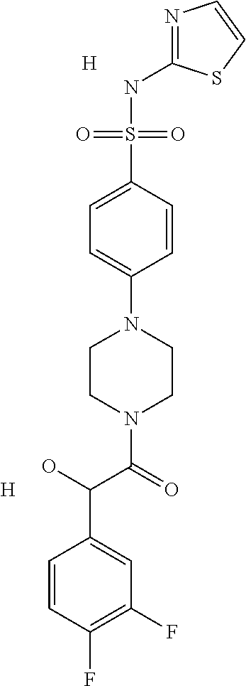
N1=C(NS(C2=CC=C(N3CCN(C(=O)C(O)C4=CC(F)=C(F)C=C4)CC3)C=C2)(=O)=O)SC=C1.[H].[H]
